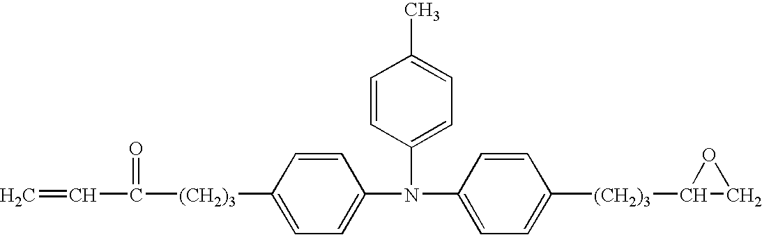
C1(N(C2=CC=C([(CH2)3]C(C=C)=O)C=C2)C2=CC=C(C)C=C2)=CC=C([(CH2)3]C2CO2)C=C1
